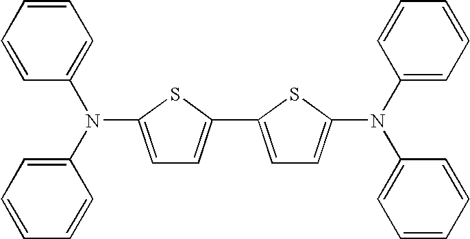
C1=C(N(C2=CC=CC=C2)C2=CC=CC=C2)SC(C2=CC=C(N(C3=CC=CC=C3)C3=CC=CC=C3)S2)=C1
